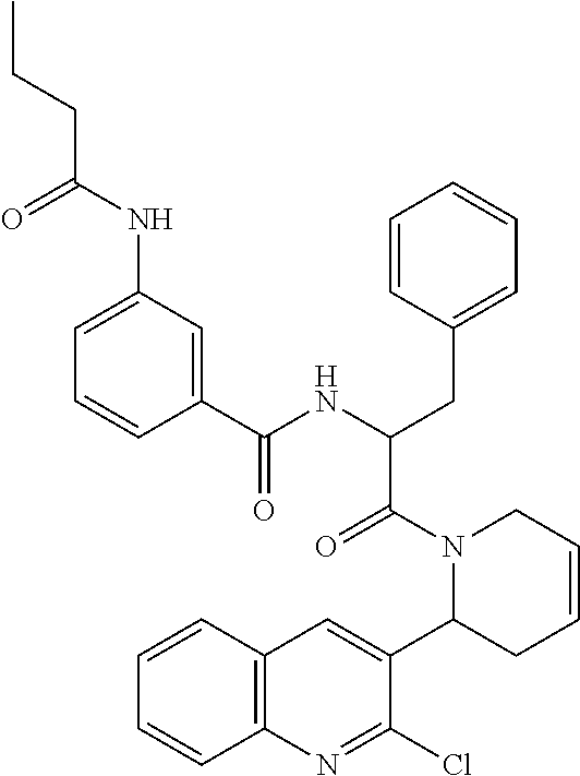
CCCC(NC1=CC=CC(C(NC(CC2=CC=CC=C2)C(N2C(C3=CC4=C(N=C3Cl)C=CC=C4)CC=CC2)=O)=O)=C1)=O
